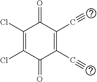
C1(=O)C(Cl)=C(Cl)C(=O)C(C#[H])=C1C#[H]
